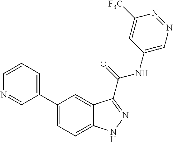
C1=CN=CC(C2=CC=C3C(=C2)C(C(NC2=CN=NC([F3C])=C2)=O)=NN3)=C1
